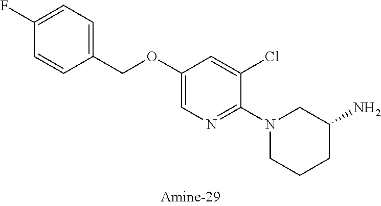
C1(OCC2=CC=C(F)C=C2)=CN=C(N2CCCC(N)C2)C(Cl)=C1
